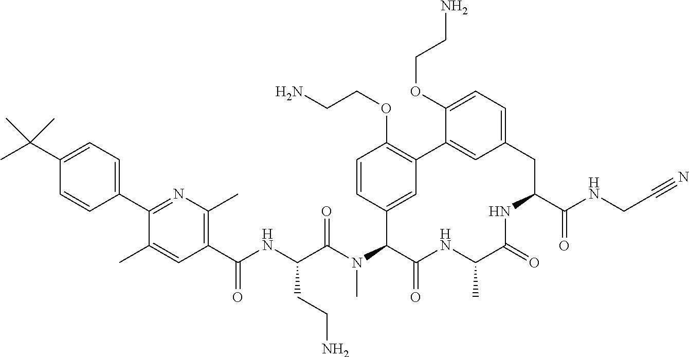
C1(C(NC(C(N(C2C(=O)NC(C)C(=O)NC(C(NCC#N)=O)CC3=CC=C(OCCN)C(=C3)C3=C(OCCN)C=CC2=C3)C)=O)CCN)=O)=C(C)N=C(C2=CC=C(C(C)(C)C)C=C2)C(C)=C1
